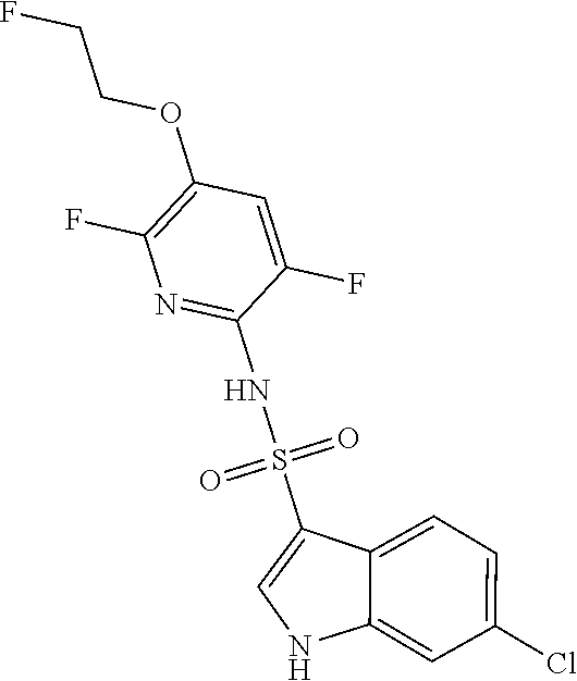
C1(OCCF)=C(F)N=C(NS(=O)(=O)C2=CNC3=CC(Cl)=CC=C23)C(F)=C1
